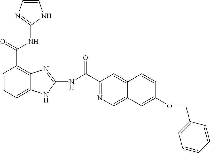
N(C(C1=C2C(=CC=C1)NC(NC(C1=NC=C3C(=C1)C=CC(OCC1=CC=CC=C1)=C3)=O)=N2)=O)C1=NC=CN1
